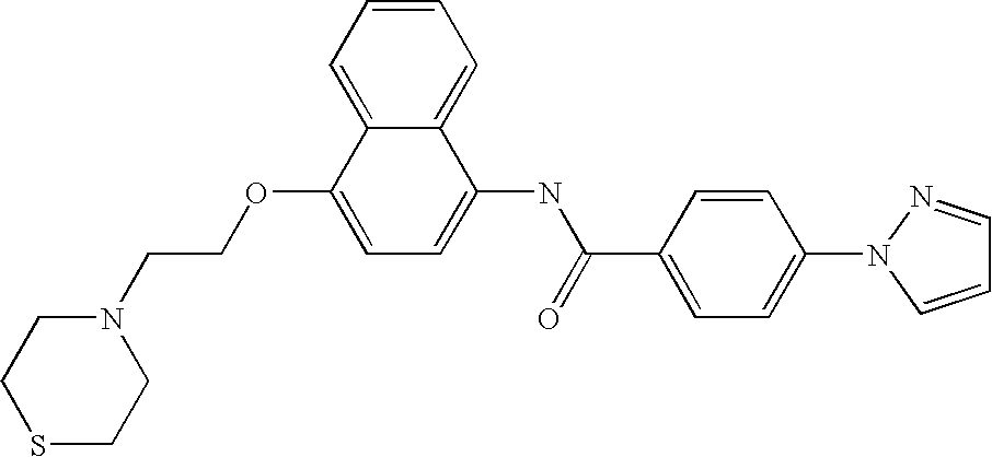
C1=CC=C2C(=C1)C(NC(C1=CC=C(N3N=CC=C3)C=C1)=O)=CC=C2OCCN1CCSCC1
